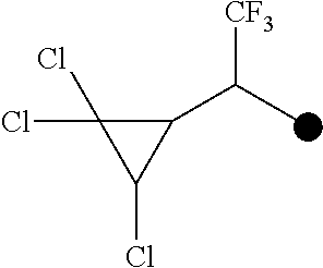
C1(C(C)[CF3])C(Cl)(Cl)C1Cl
